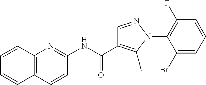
N(C(=O)C1=C(C)N(C2=C(F)C=CC=C2Br)N=C1)C1=NC2=C(C=C1)C=CC=C2
